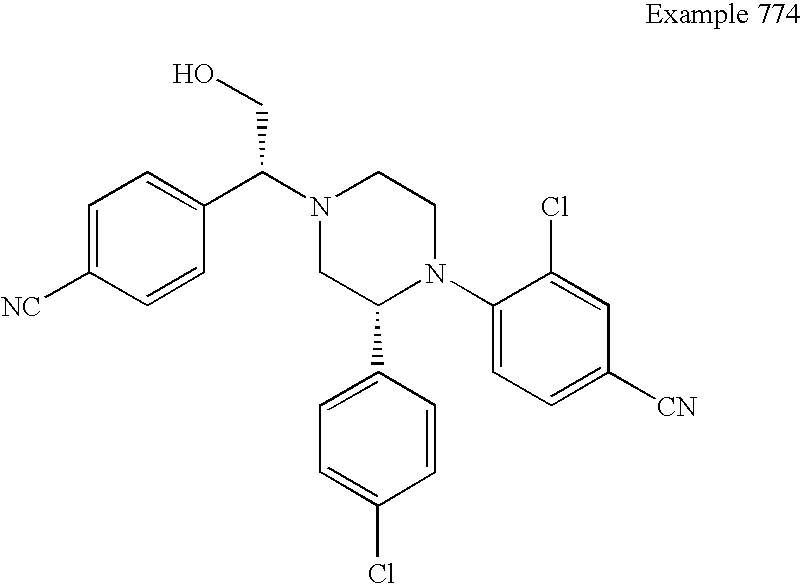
C1(N2CCN(C(C3=CC=C([NC])C=C3)CO)CC2C2=CC=C(Cl)C=C2)=CC=C([CN])C=C1Cl
